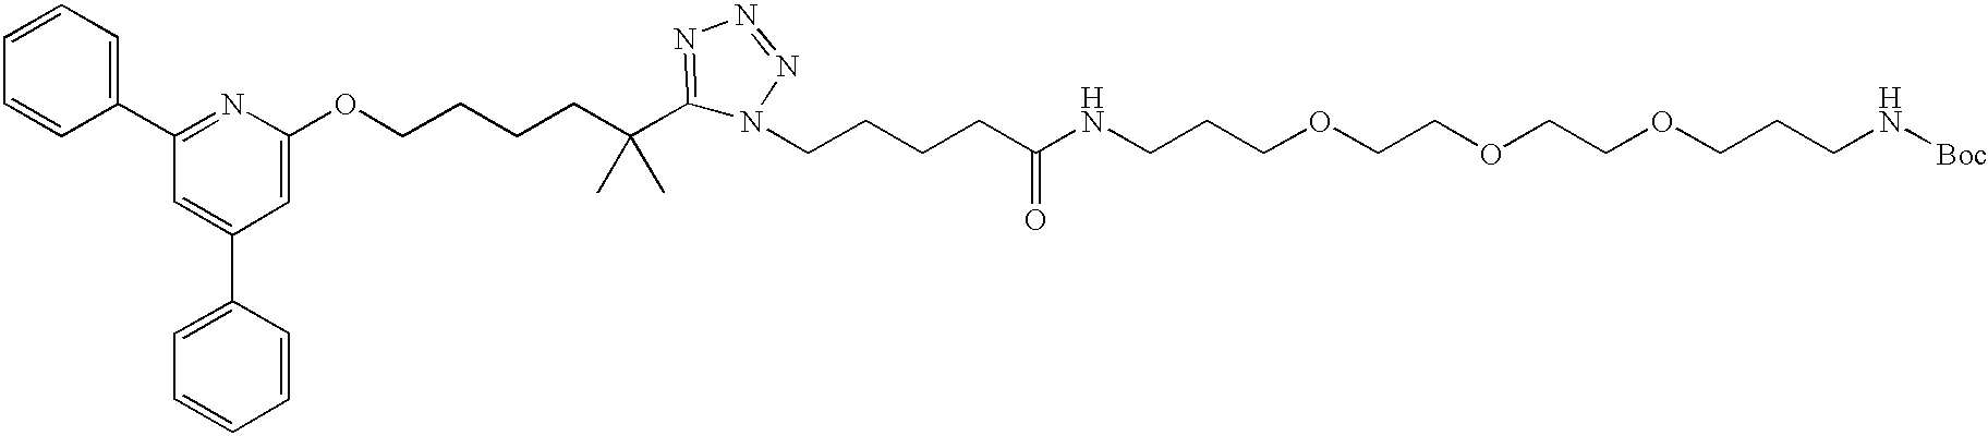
C1=CC(C2=NC(OCCCCC(C3=NN=NN3CCCCC(NCCCOCCOCCOCCCN[Boc])=O)(C)C)=CC(C3=CC=CC=C3)=C2)=CC=C1
